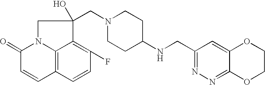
C1(NCC2=NN=C3OCCOC3=C2)CCN(CC2(O)CN3C4=C(C=CC(F)=C42)C=CC3=O)CC1
